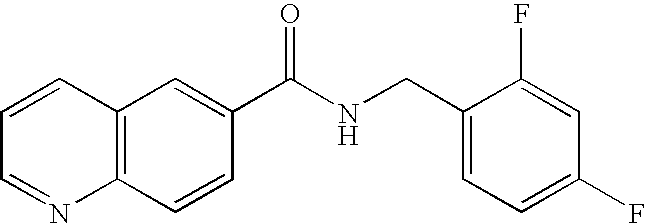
C1=CC=NC2=C1C=C(C(NCC1=CC=C(F)C=C1F)=O)C=C2
